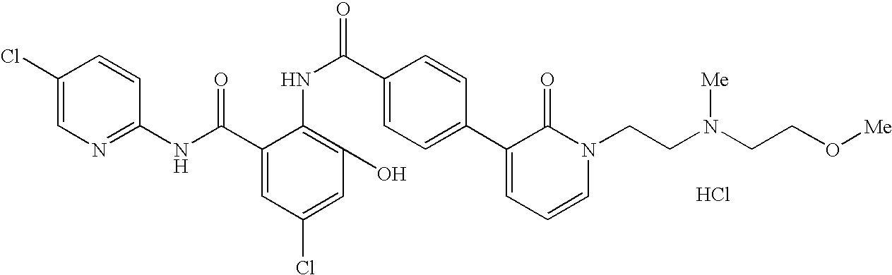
C1(NC(C2=CC(Cl)=CC(O)=C2NC(C2=CC=C(C3=CC=CN(CCN(CCO[Me])[Me])C3=O)C=C2)=O)=O)=NC=C(Cl)C=C1.Cl
